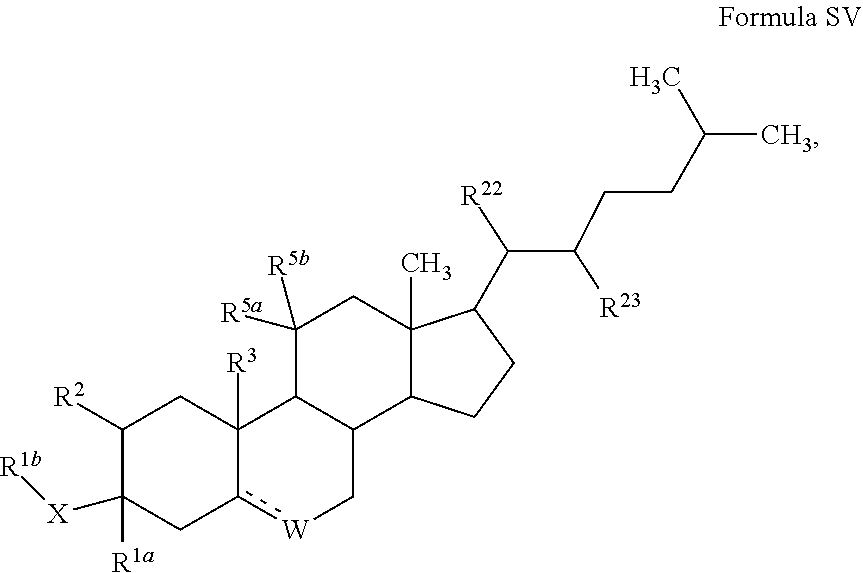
C1([R1a])([X][R1b])C([R2])CC2([R3])C3C([R5a])([R5b])CC4(C)C(C([R22])C(CCC(C)C)[R23])CCC4C3C[W]c2C1
